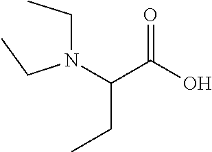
N(C(C(=O)O)CC)(CC)CC
